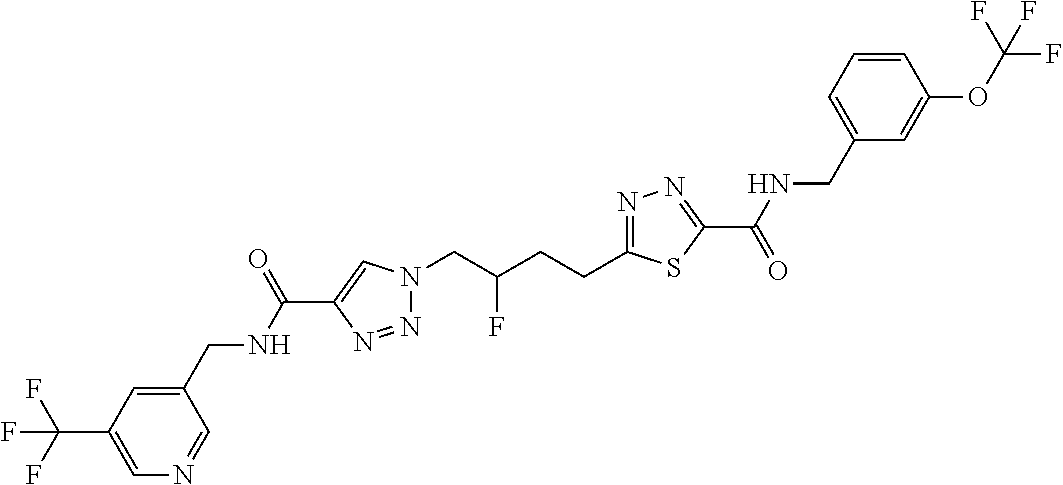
C1(C(NCC2=CC(C(F)(F)F)=CN=C2)=O)=CN(CC(CCC2=NN=C(C(=O)NCC3=CC=CC(OC(F)(F)F)=C3)S2)F)N=N1
